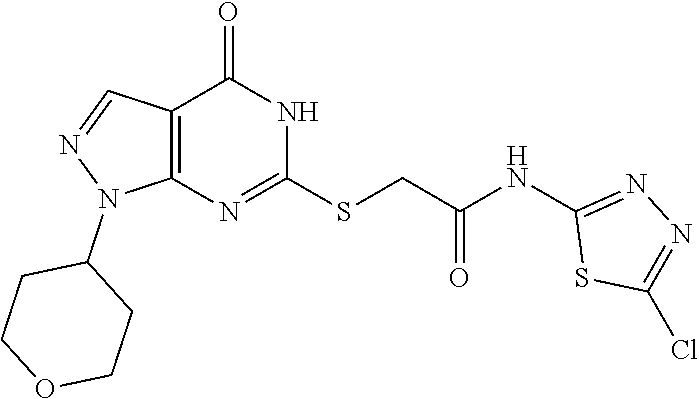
C12=C(N=C(SCC(NC3=NN=C(Cl)S3)=O)NC1=O)N(C1CCOCC1)N=C2
